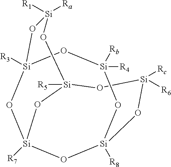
O1[Si]2([R5])O[Si]([R6])([Rc])O[Si]3([R8])O[Si]([R7])(O[Si]([R3])(O[Si]([R4])([Rb])O3)O[Si]1([R1])[Ra])O2
